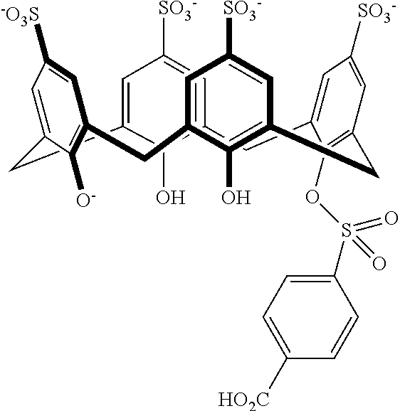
C12=CC([SO3-])=CC(=C1O)CC1=CC([SO3-])=CC(=C1OS(C1=CC=C([HO2C])C=C1)(=O)=O)CC1=C(O)C(=CC([SO3-])=C1)CC1=C([O-])C(=CC([-O3S])=C1)C2
